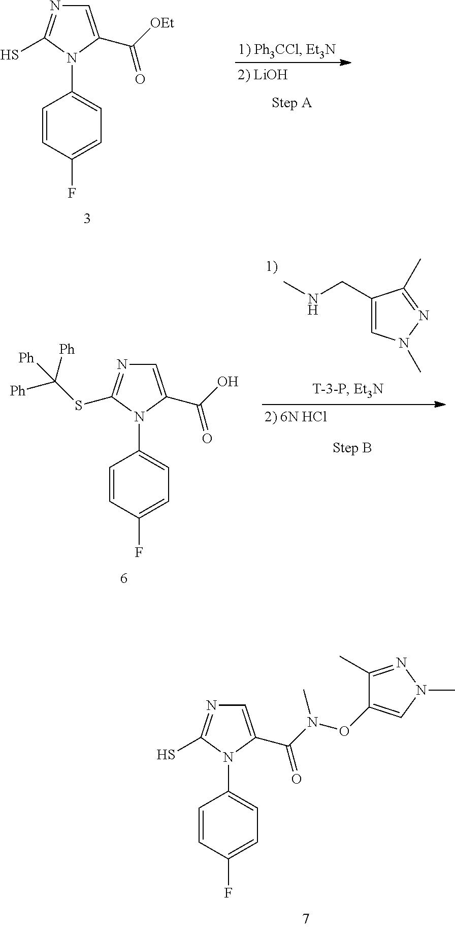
C1=CC(F)=CC=C1N1C(C([OEt])=O)=CN=C1S.C1(CNC)=CN(C)N=C1C.C1=CC(F)=CC=C1N1C(C(O)=O)=CN=C1SC([Ph])([Ph])[Ph].C1=CC(F)=CC=C1N1C(C(N(OC2=CN(C)N=C2C)C)=O)=CN=C1S
